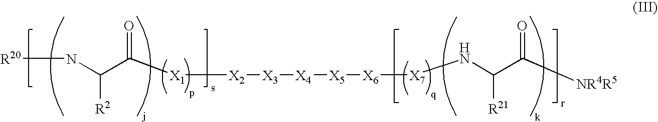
[R20]NC(C([X1][X2][X3][X4][X5][X6][X7]NC(C([NR4R5])=O)[R21])=O)[R2]
